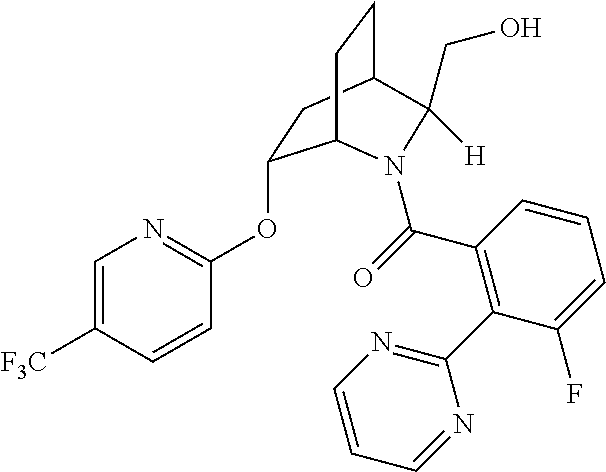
O(C1=NC=C([F3C])C=C1)C1CC2CCC1N(C(=O)C1=C(C3=NC=CC=N3)C(F)=CC=C1)C2([H])CO
